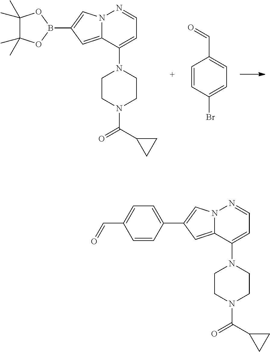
C1(C)(C)C(C)(C)OB(C2=CN3C(=C2)C(N2CCN(C(C4CC4)=O)CC2)=CC=N3)O1.C1=CC(Br)=CC=C1C=O.C1(C2=CN3C(=C2)C(N2CCN(C(C4CC4)=O)CC2)=CC=N3)=CC=C(C=O)C=C1
